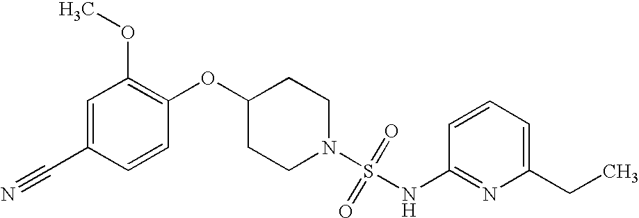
C1(OC2=C(OC)C=C(C#N)C=C2)CCN(S(=O)(=O)NC2=NC(CC)=CC=C2)CC1
